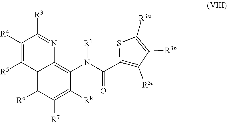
C1([R4])=C([R5])C2=C([R6])C([R7])=C([R8])C(N(C(C3=C([R3c])C([R3b])=C([R3a])S3)=O)[R1])=C2N=C1[R3]
